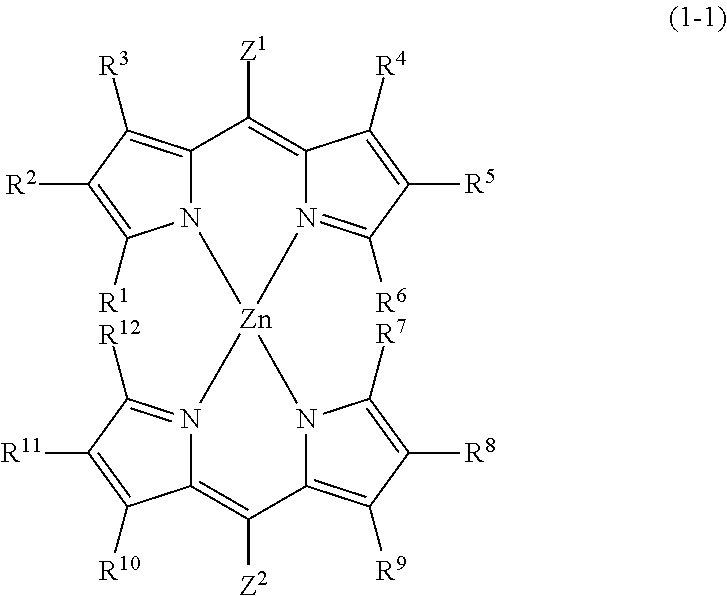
C12=C([R3])C([R2])=C([R1])N1[Zn]1(N3=C([R6])C([R5])=C([R4])C3=C2[Z1])N2=C([R12])C([R11])=C([R10])C2=C([Z2])C2=C([R9])C([R8])=C([R7])N21
